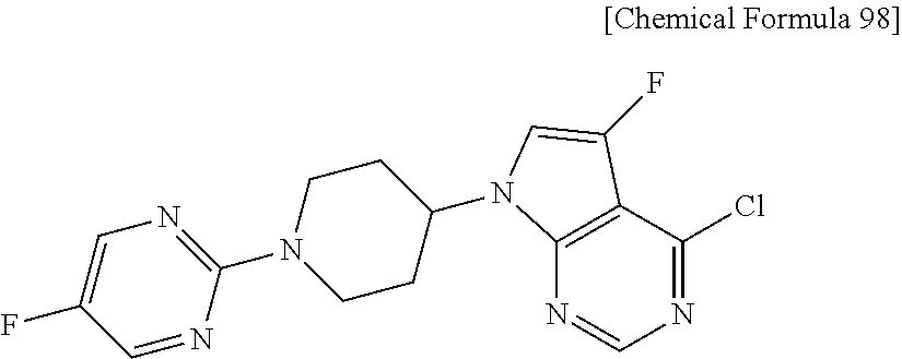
N1=C(Cl)C2=C(N=C1)N(C1CCN(C3=NC=C(F)C=N3)CC1)C=C2F
